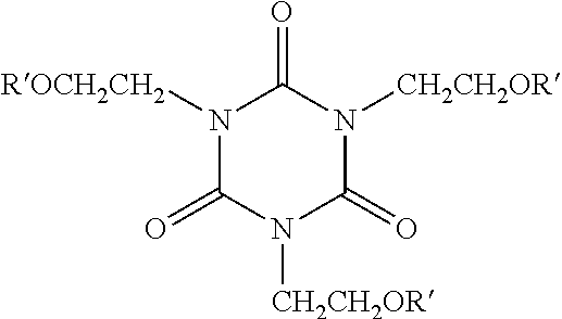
N1([ROCH2CH2])C(=O)N([CH2CH2OR])C(=O)N([CH2CH2OR])C1=O
